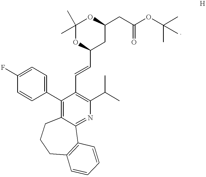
C1(F)=CC=C(C2=C3C(=NC(C(C)C)=C2C=CC2CC(CC(OC(C)(C)C)=O)OC(C)(C)O2)C2=C(CCC3)C=CC=C2)C=C1
